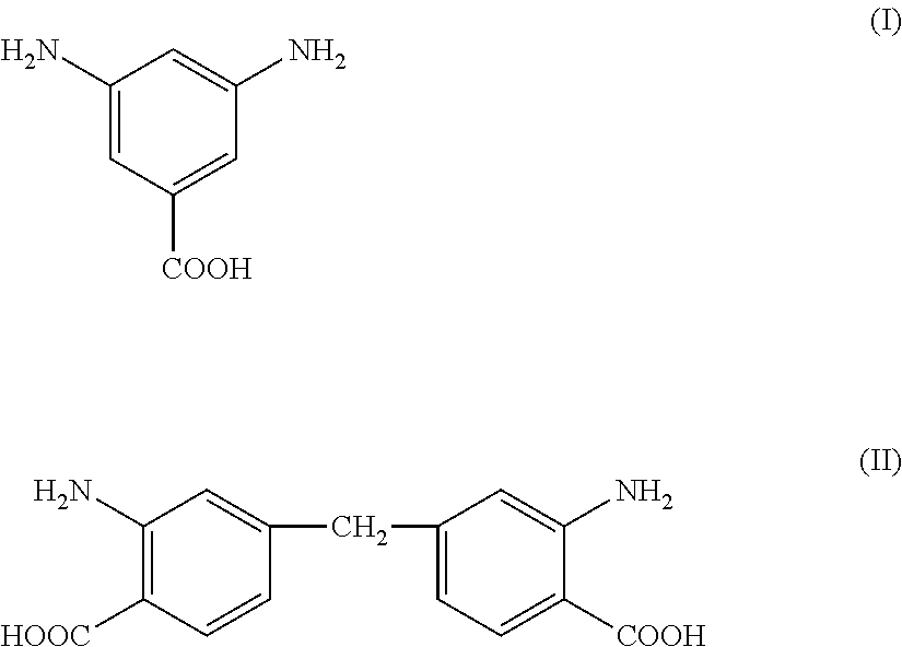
C1(N)=CC([COOH])=CC(N)=C1.C1=C(CC2=CC(N)=C([HOOC])C=C2)C=C(N)C([COOH])=C1
